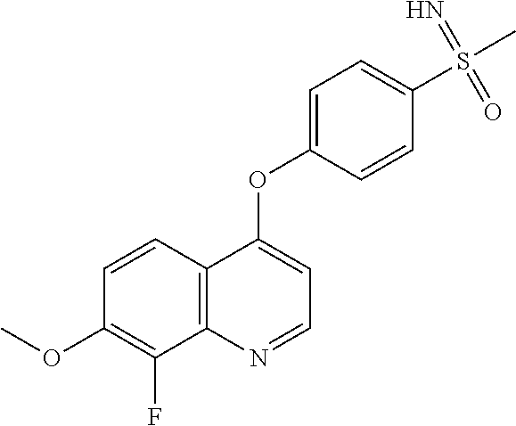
C12=C(N=CC=C1OC1=CC=C(S(C)(=N)=O)C=C1)C(F)=C(OC)C=C2
